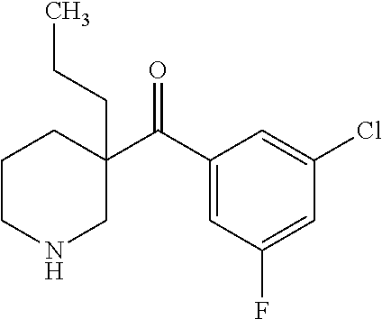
C1(C(C2=CC(F)=CC(Cl)=C2)=O)(CCC)CCCNC1
